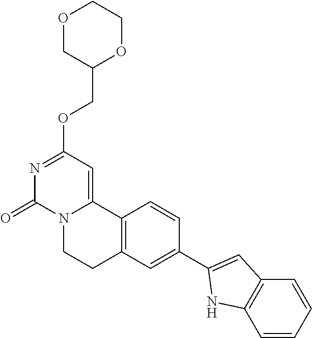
O1CC(COC2=NC(=O)N3C(=C2)C2=C(CC3)C=C(C3=CC4=C(N3)C=CC=C4)C=C2)OCC1
